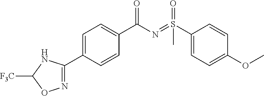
N1=C(C2=CC=C(C(=O)N=S(=O)(C3=CC=C(OC)C=C3)C)C=C2)NC([F3C])O1
